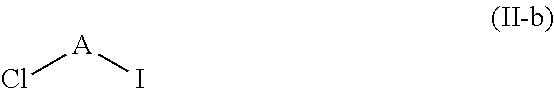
Cl[A]I
